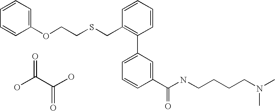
C1(OCCSCC2=C(C3=CC=CC(C(NCCCCN(C)C)=O)=C3)C=CC=C2)=CC=CC=C1.OC(=O)C(O)=O
